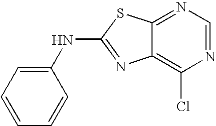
C12=C(Cl)N=CN=C1SC(NC1=CC=CC=C1)=N2
